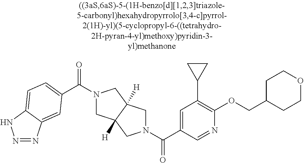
N1=NC2=CC(C(=O)N3CC4([H])C([H])(C3)CN(C(=O)C3=CC(C5CC5)=C(OCC5CCOCC5)N=C3)C4)=CC=C2N1
